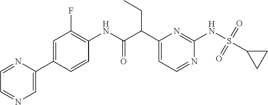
C1=NC(C2=CC(F)=C(NC(=O)C(C3=CC=NC(NS(C4CC4)(=O)=O)=N3)CC)C=C2)=CN=C1
